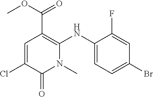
C1=C(NC2=C(C(OC)=O)C=C(Cl)C(=O)N2C)C(F)=CC(Br)=C1
